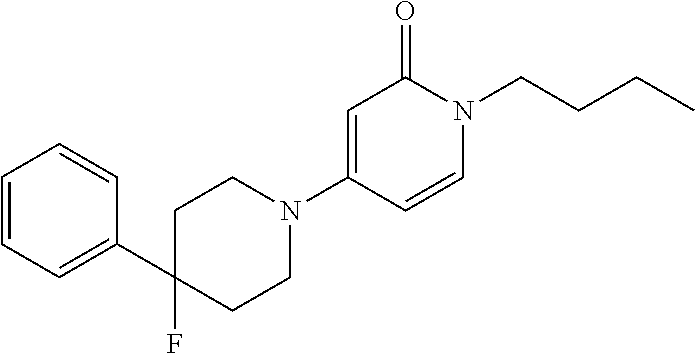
C1=CC=C(C2(F)CCN(C3=CC(=O)N(CCCC)C=C3)CC2)C=C1
